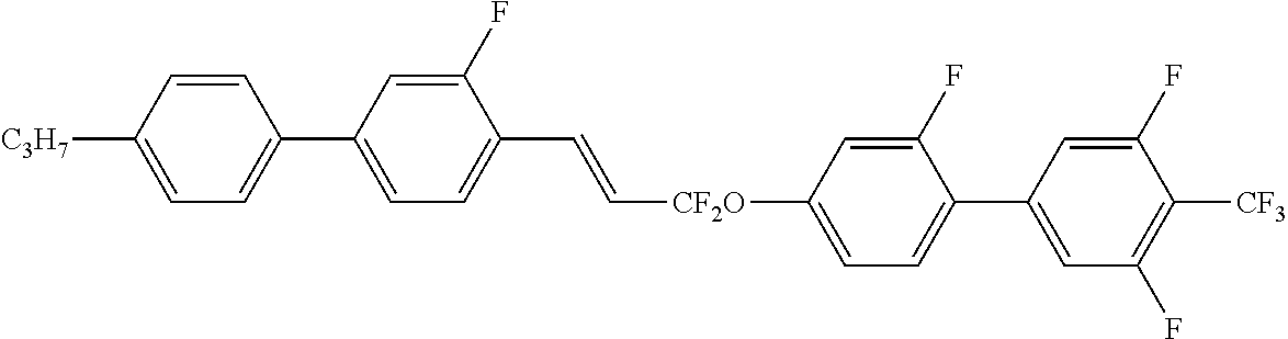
C1=CC([C3H7])=CC=C1C1=CC=C(C=C[CF2O]C2=CC=C(C3=CC(F)=C([CF3])C(F)=C3)C(F)=C2)C(F)=C1
